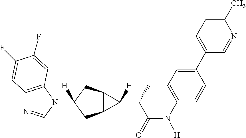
C12=C(N(C3([H])CC4C(C3)C4(C(C(N([H])C3=CC=C(C4=CC=C(C)N=C4)C=C3)=O)C)[H])C=N1)C=C(F)C(F)=C2
